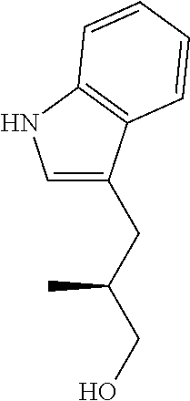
C1=C(CC(C)CO)C2=C(N1)C=CC=C2
